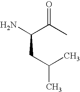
C(N)(C(C)=O)CC(C)C
